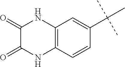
C12=C(C=CC(C(C)(C)C)=C1)NC(=O)C(=O)N2
